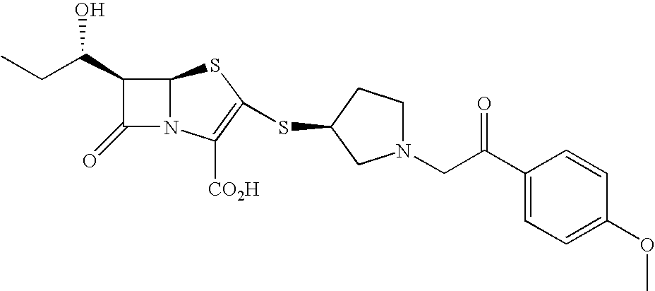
C1(C(CC)O)C(=O)N2C1SC(SC1CN(CC(C3=CC=C(OC)C=C3)=O)CC1)=C2[CO2H]
